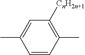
C1([CnH2n+1])=C(C)C=CC(C)=C1
